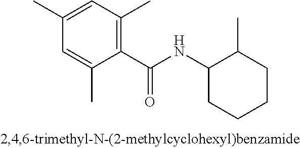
C1=C(C)C=C(C)C(C(NC2CCCCC2C)=O)=C1C
